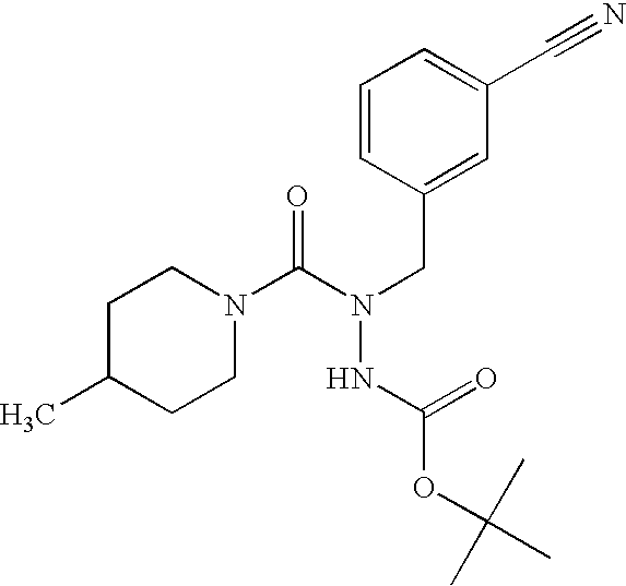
C1=CC(CN(C(N2CCC(C)CC2)=O)NC(OC(C)(C)C)=O)=CC(C#N)=C1
